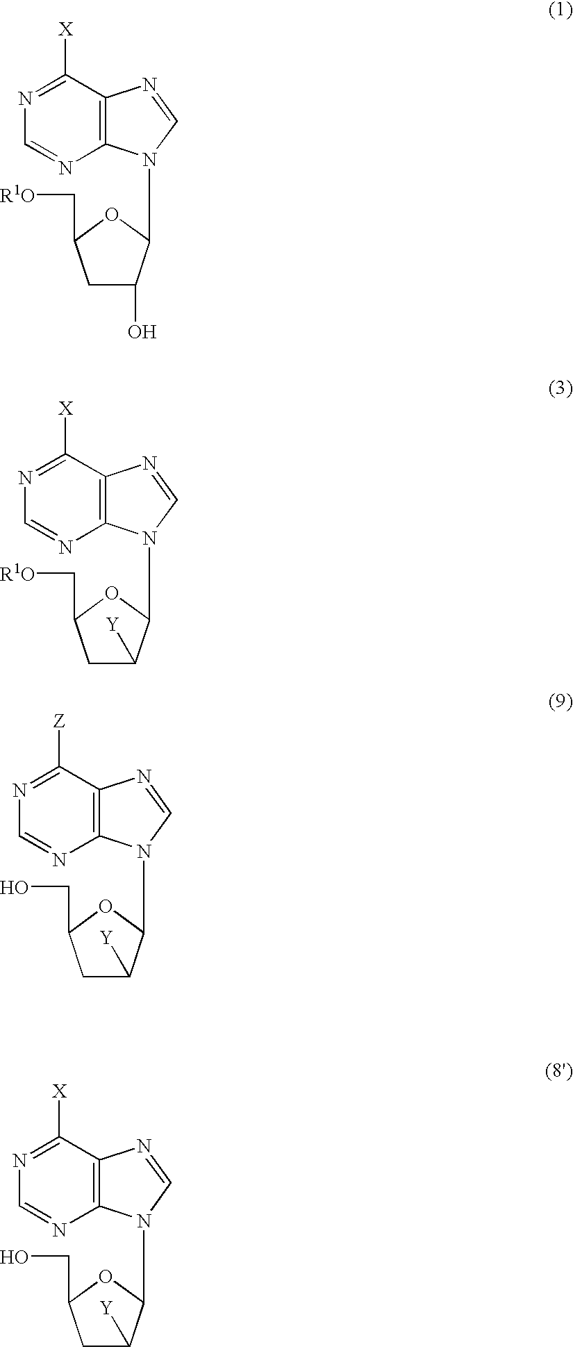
N1=C([X])C2=C(N=C1)N(C1C(O)CC(C[R1O])O1)C=N2.N1=C([X])C2=C(N=C1)N(C1C([Y])CC(C[R1O])O1)C=N2.N1=C([Z])C2=C(N=C1)N(C1C([Y])CC(CO)O1)C=N2.N1=C([X])C2=C(N=C1)N(C1C([Y])CC(CO)O1)C=N2
